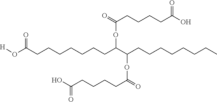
[H]OC(CCCCCCCC(OC(CCCCC(O)=O)=O)C(CCCCCCCC)OC(CCCCC(O)=O)=O)=O
